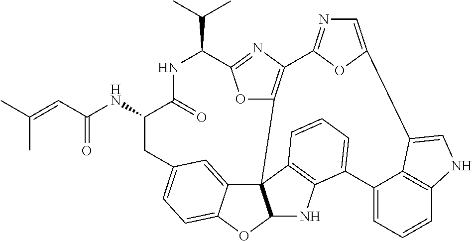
C(=O)(NC1C(=O)NC(C(C)C)C2=NC3=C(O2)C24C5=CC(=CC=C5OC2NC2=C4C=CC=C2C2=CC=CC4=C2C(=CN4)C2=CN=C3O2)C1)C=C(C)C
